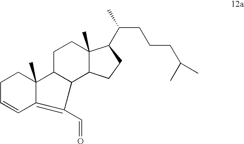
C12C3C(C)(CCC1C1(C)C(=C2C=O)C=CCC1)C(C(CCCC(C)C)C)CC3
